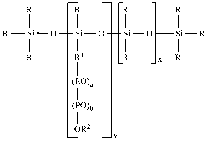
[R][Si]([R])([R])O[Si]([R])([R1][(EO)a][(PO)b][OR2])O[Si](OC)([R])[R].[Si]([R])([R])[R]
